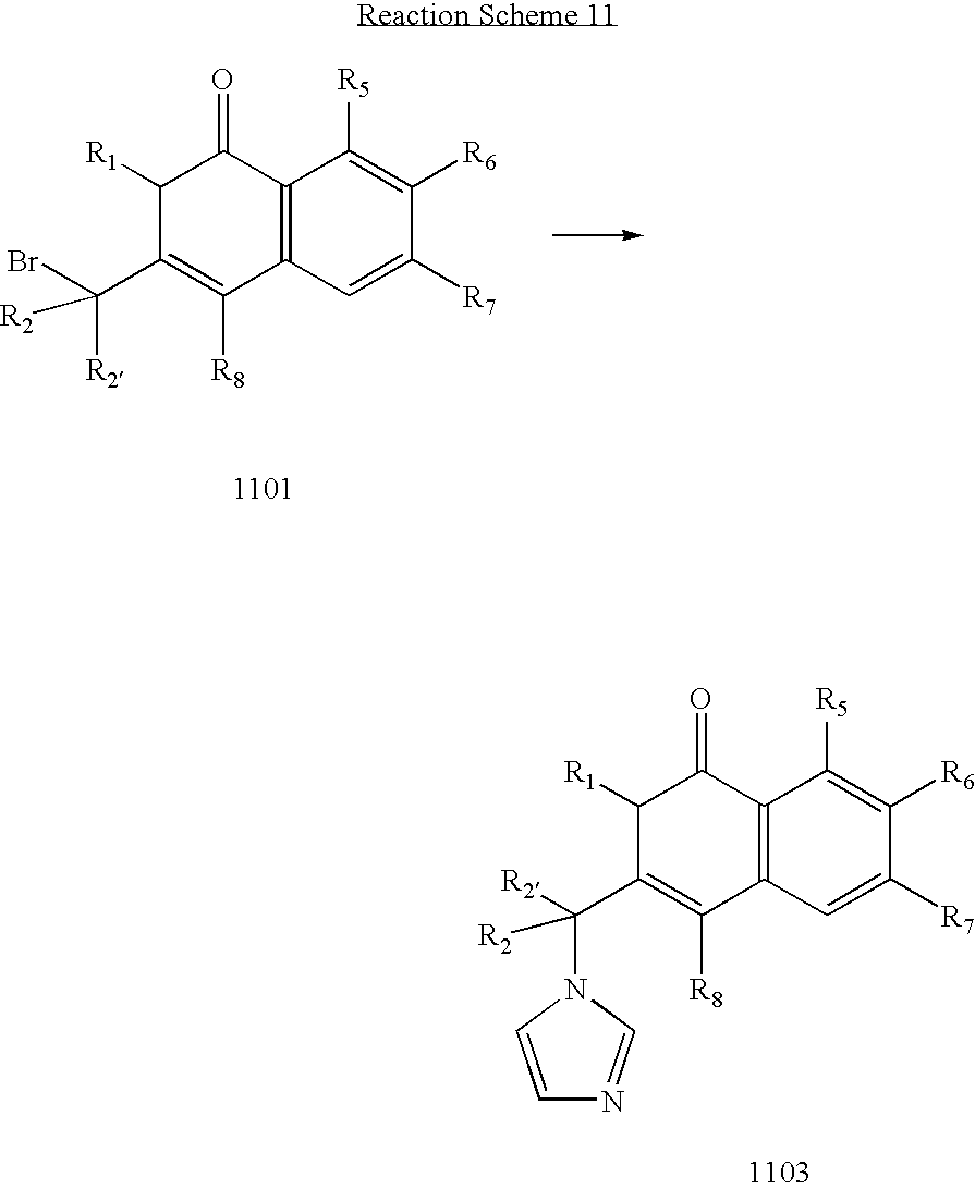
C1(=O)C([R1])C(C(Br)([R2])[R2])=C([R8])C2=C1C([R5])=C([R6])C([R7])=C2.C1(=O)C([R1])C(C([R2])([R2])N2C=NC=C2)=C([R8])C2=C1C([R5])=C([R6])C([R7])=C2
